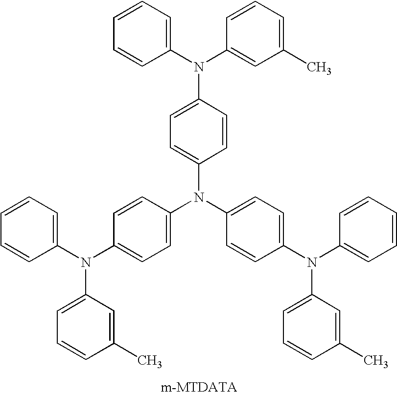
C1=CC=C(N(C2=CC(C)=CC=C2)C2=CC=C(N(C3=CC=C(N(C4=CC=CC=C4)C4=CC=CC(C)=C4)C=C3)C3=CC=C(N(C4=CC=CC=C4)C4=CC=CC(C)=C4)C=C3)C=C2)C=C1
